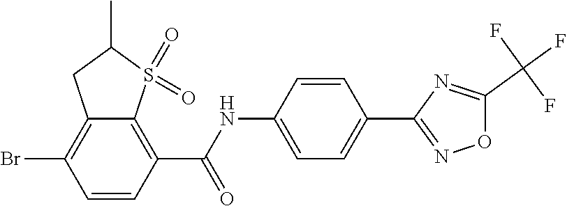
C1(C(NC2=CC=C(C3=NOC(C(F)(F)F)=N3)C=C2)=O)=C2C(=C(Br)C=C1)CC(C)S2(=O)=O
